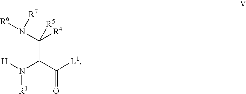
[H]N([R1])C(C(N([R6])[R7])([R5])[R4])C(=O)[L1]
